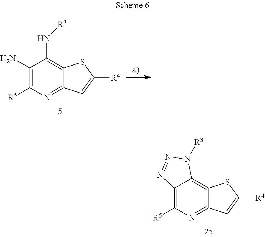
C1(N)=C([R5])N=C2C(=C1N[R3])SC([R4])=C2.C12=C([R5])N=C3C(=C1N([R3])N=N2)SC([R4])=C3
